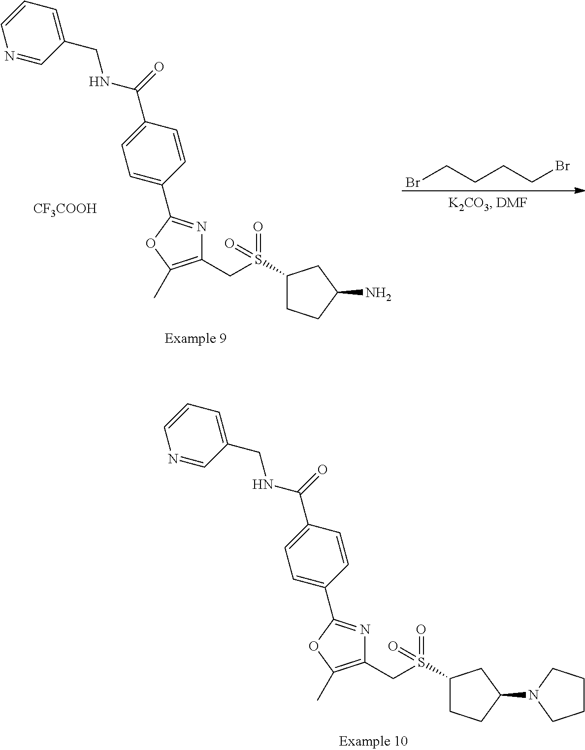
C1=CN=CC(CNC(C2=CC=C(C3=NC(CS(C4CCC(N5CCCC5)C4)(=O)=O)=C(C)O3)C=C2)=O)=C1.C1=CN=CC(CNC(C2=CC=C(C3=NC(CS(C4CCC(N)C4)(=O)=O)=C(C)O3)C=C2)=O)=C1.[CF3COOH].BrCCCCBr
